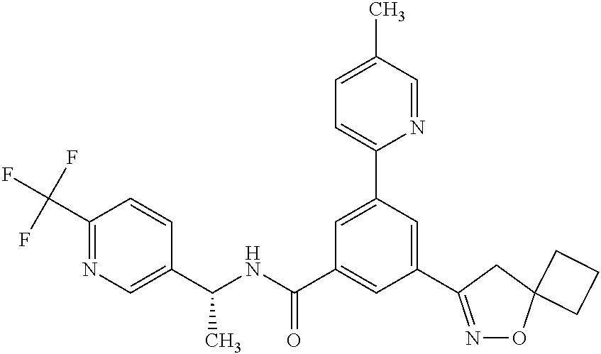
C1(C(NC(C2=CC(C3=NOC4(C3)CCC4)=CC(C3=CC=C(C)C=N3)=C2)=O)C)=CN=C(C(F)(F)F)C=C1
